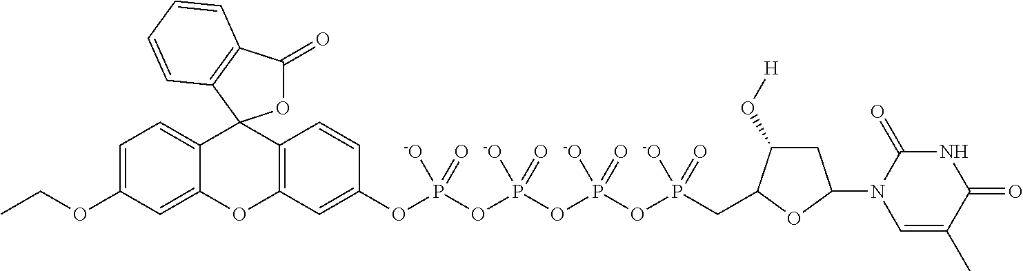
C12=CC=C(OCC)C=C1OC1=C(C=CC(OP(OP(OP(OP(CC3C(O[H])CC(N4C=C(C)C(=O)NC4=O)O3)([-O])=O)([-O])=O)([-O])=O)([-O])=O)=C1)C21OC(=O)C2=C1C=CC=C2
